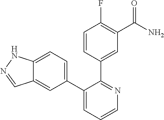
C12=CC=C(C3=CC=CN=C3C3=CC(C(N)=O)=C(F)C=C3)C=C1C=NN2
